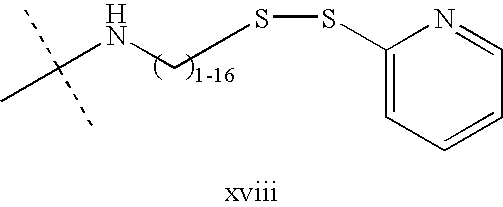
C(NCSSC1=CC=CC=N1)(C)(C)C
